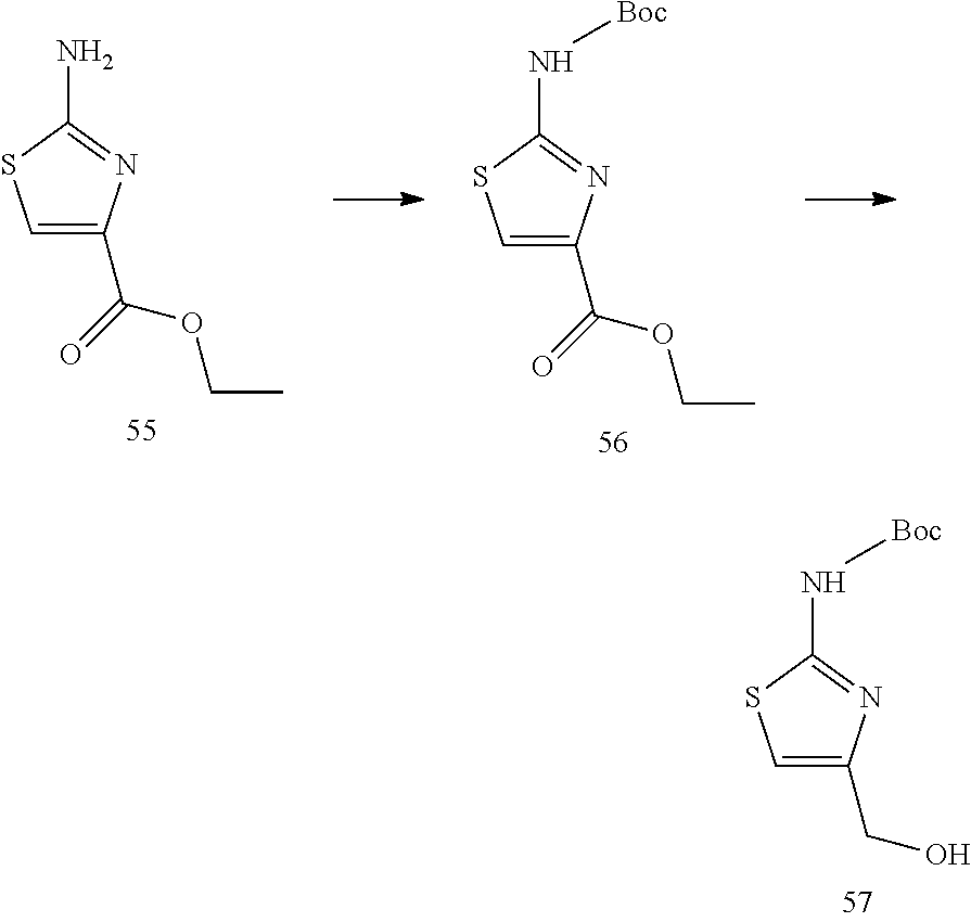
C1=C(CO)N=C(N[Boc])S1.C1=C(C(OCC)=O)N=C(N)S1.C1=C(C(OCC)=O)N=C(N[Boc])S1
